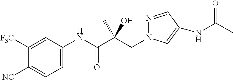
C1([F3C])=CC(NC(C(CN2N=CC(NC(C)=O)=C2)(C)O)=O)=CC=C1[NC]
